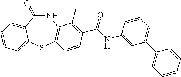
N1C(=O)C2=CC=CC=C2SC2=C1C(C)=C(C(NC1=CC(C3=CC=CC=C3)=CC=C1)=O)C=C2
